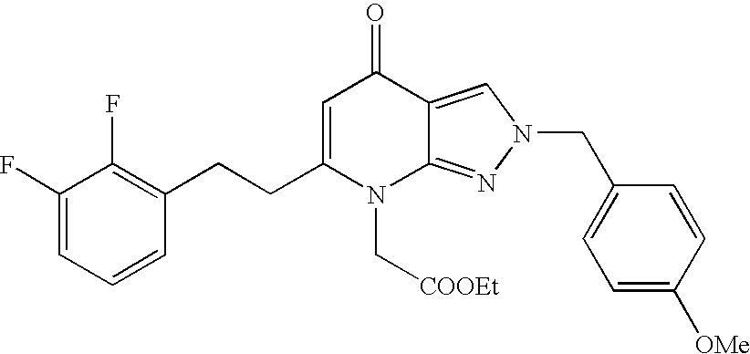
C1(F)=CC=CC(CCC2=CC(=O)C3=CN(CC4=CC=C([OMe])C=C4)N=C3N2C[COOEt])=C1F
